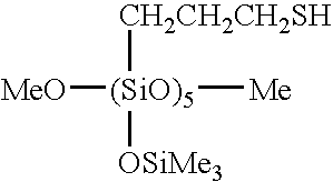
[(SiO)5]([Me])([MeO])([CH2CH2CH2SH])[OSiMe3]
